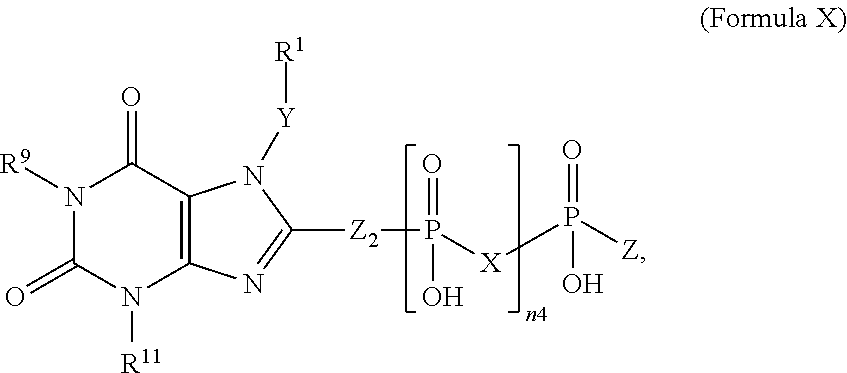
N1([R9])C(=O)N([R11])C2=C(C1=O)N([Y][R1])C([Z2]P([X]P([Z])(=O)O)(=O)O)=N2
